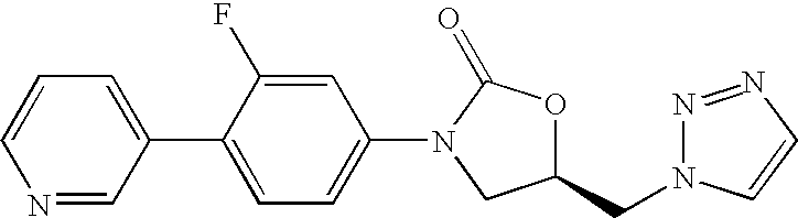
C1=CN=CC(C2=CC=C(N3C(=O)OC(CN4N=NC=C4)C3)C=C2F)=C1
